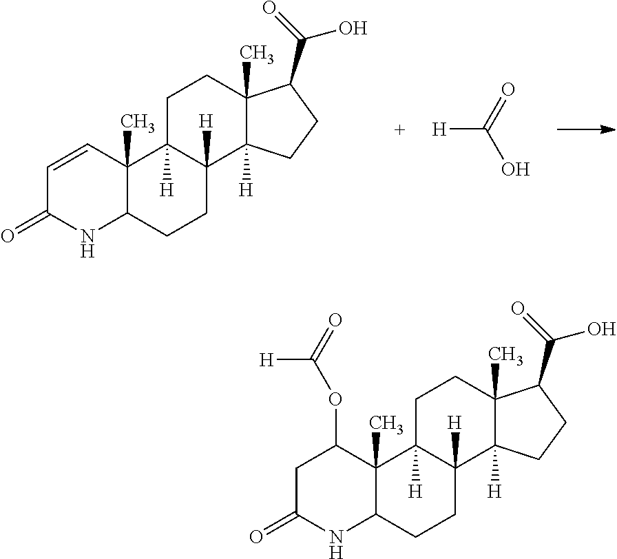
OC(=O)C1C2(C)C([H])(CC1)C1([H])C([H])(CC2)C2(C)C(CC1)NC(=O)C=C2.[H]C(=O)O.OC(=O)C1C2(C)C([H])(CC1)C1([H])C([H])(CC2)C2(C)C(CC1)NC(=O)CC2OC(=O)[H]
